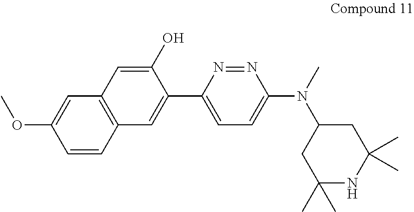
C1(O)=CC2=C(C=C1C1=CC=C(N(C3CC(C)(C)NC(C)(C)C3)C)N=N1)C=CC(OC)=C2
